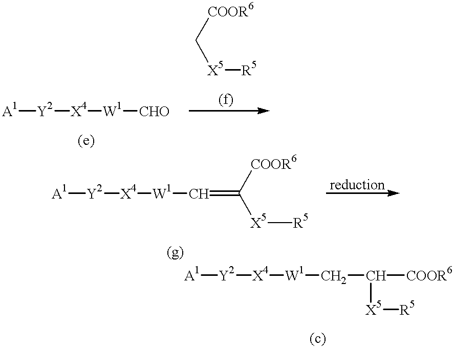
[A1][Y2][X4][W1][CHO].C([COOR6])[X5][R5].[A1][Y2][X4][W1]C=C([COOR6])[X5][R5].[A1][Y2][X4][W1]CC([X5][R5])[COOR6]
